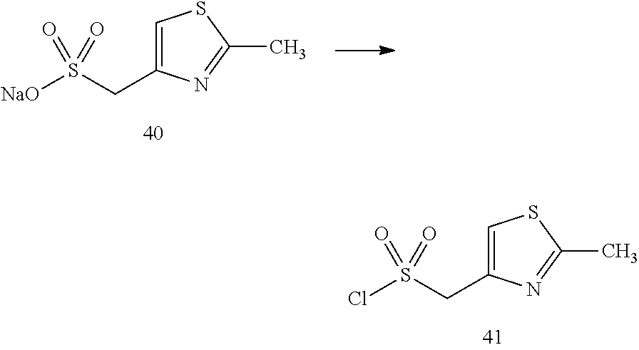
C1=C(CS([NaO])(=O)=O)N=C(C)S1.C1=C(CS(Cl)(=O)=O)N=C(C)S1
